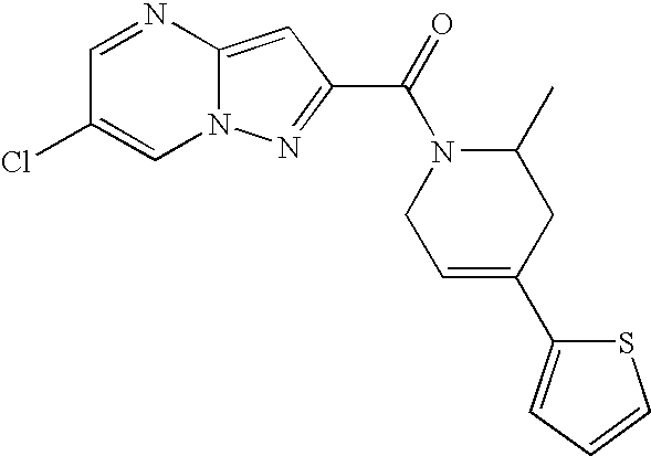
C1=NC2=CC(C(=O)N3CC=C(C4=CC=CS4)CC3C)=NN2C=C1Cl
